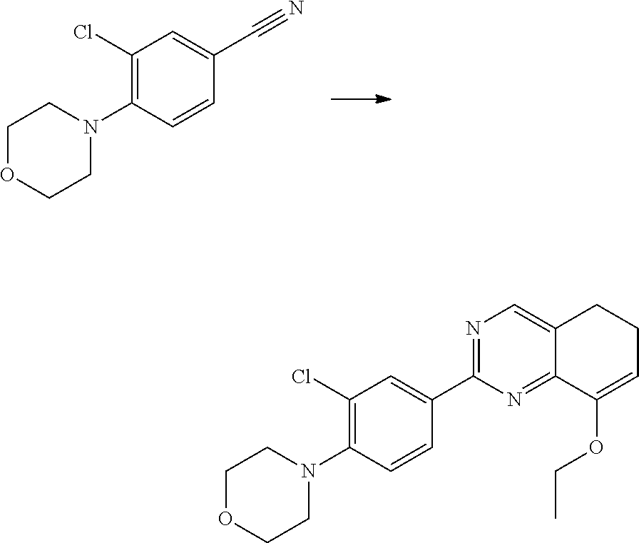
C1(Cl)=C(N2CCOCC2)C=CC(C#N)=C1.C1(Cl)=C(N2CCOCC2)C=CC(C2=NC=C3C(=N2)C(OCC)=CCC3)=C1
